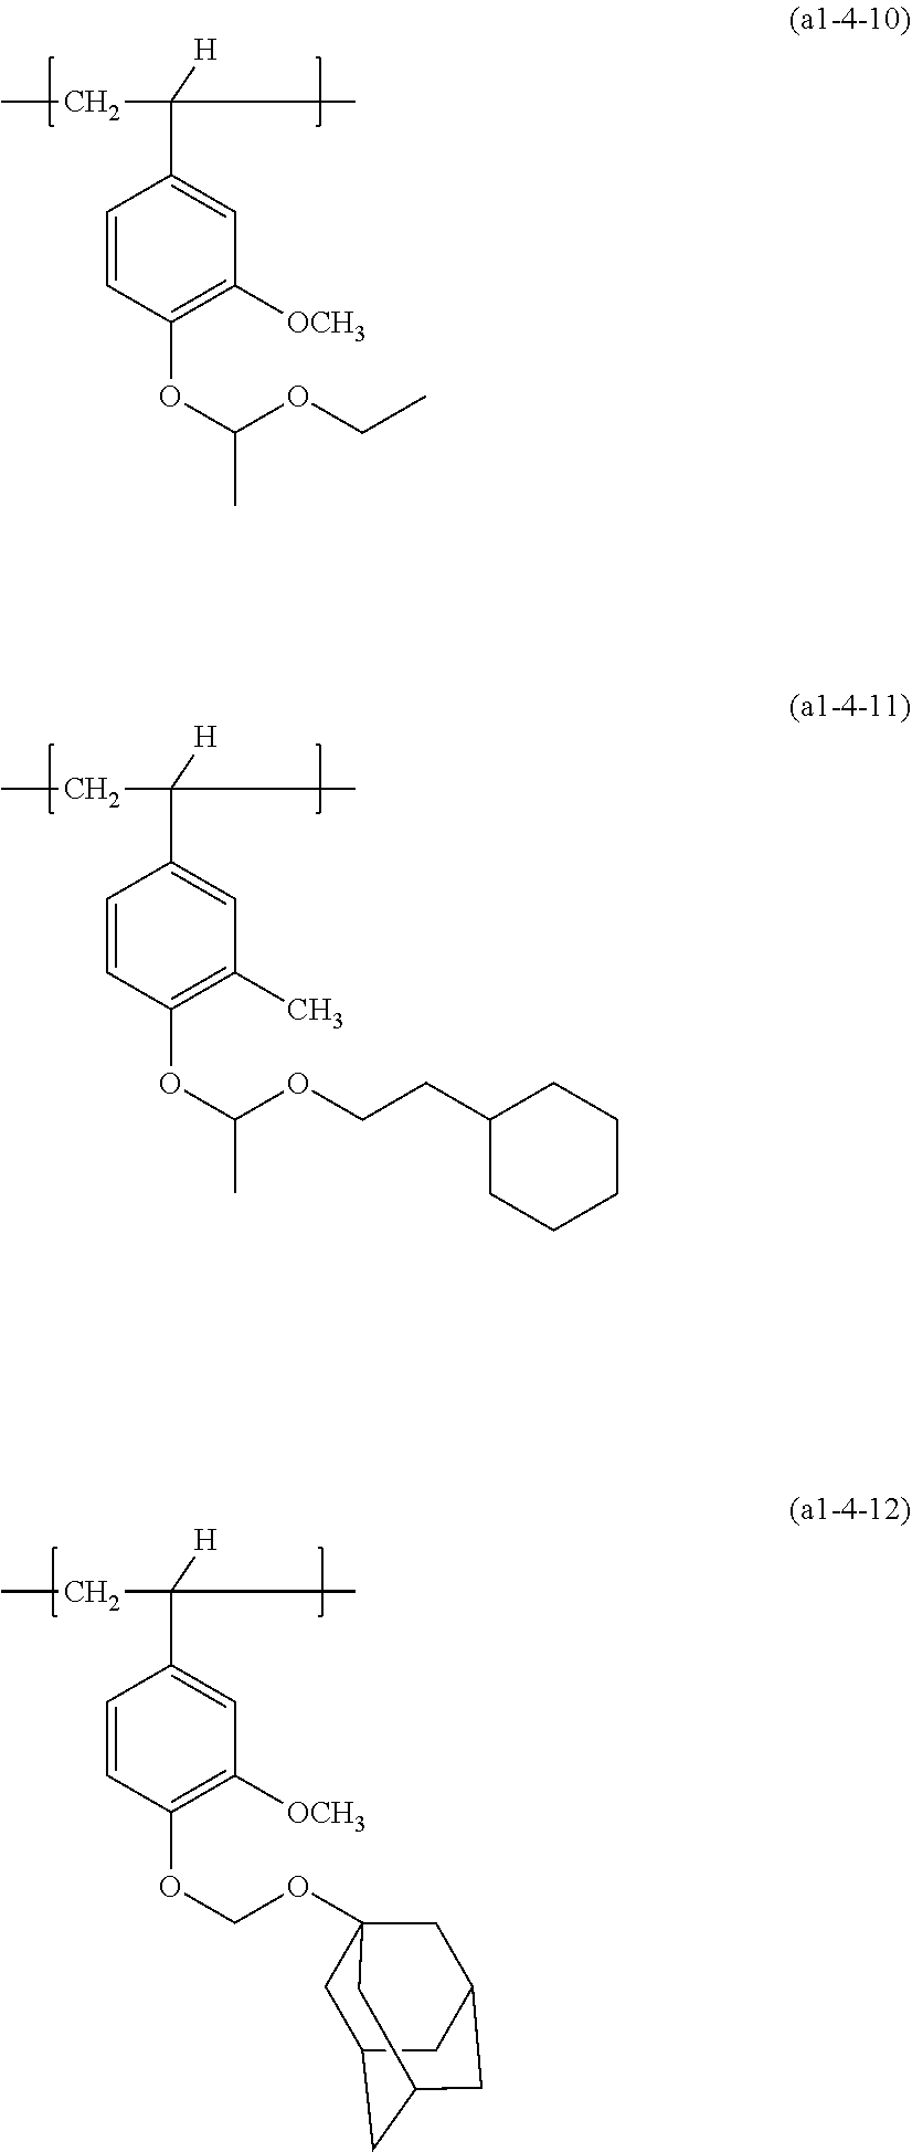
C1(C(CC)(C)[H])=CC([OCH3])=C(OCOC23CC4CC(CC(C2)C4)C3)C=C1.C1(C(CC)(C)[H])=CC([OCH3])=C(OC(OCC)C)C=C1.C1(C(CC)(C)[H])=CC(C)=C(OC(OCCC2CCCCC2)C)C=C1
